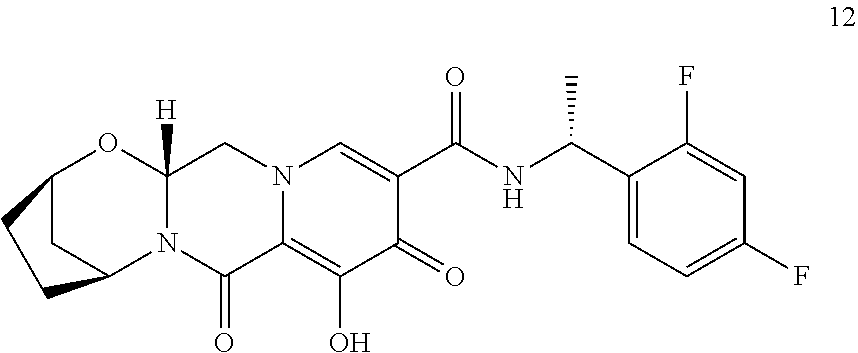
C1(C(NC(C2=CN3C(=C(O)C2=O)C(=O)N2C([H])(C3)OC3CC2CC3)=O)C)=CC=C(F)C=C1F
